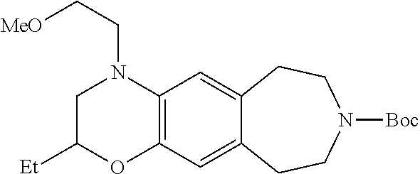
C12=C(C=C3C(=C1)CCN([Boc])CC3)N(CC[MeO])CC([Et])O2
